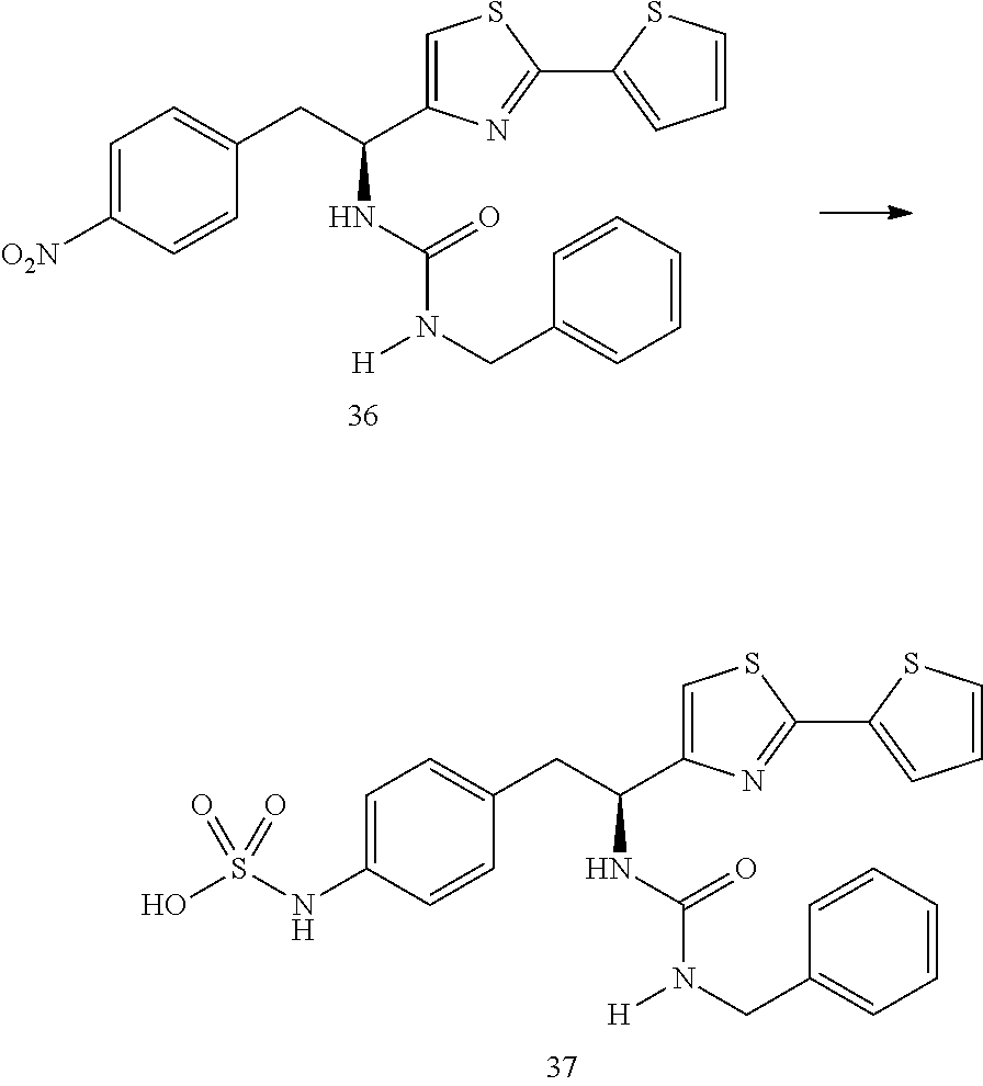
C1=C(NS(O)(=O)=O)C=CC(CC(C2=CSC(C3=CC=CS3)=N2)NC(=O)N(CC2=CC=CC=C2)[H])=C1.C1=C([O2N])C=CC(CC(C2=CSC(C3=CC=CS3)=N2)NC(=O)N(CC2=CC=CC=C2)[H])=C1
